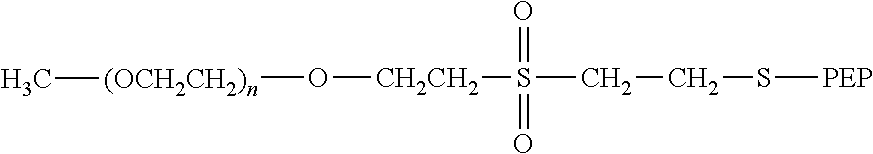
O([(OCH2CH2)n]C)[CH2CH2]S(CCS[PEP])(=O)=O
